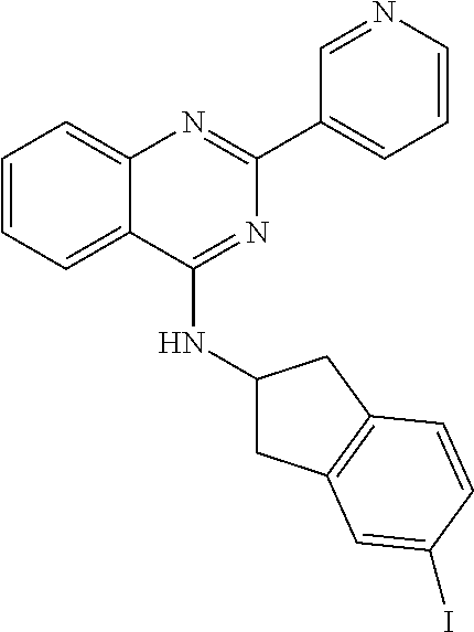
C1=CC=C2C(=C1)N=C(C1=CC=CN=C1)N=C2NC1CC2=C(C1)C=CC(I)=C2
